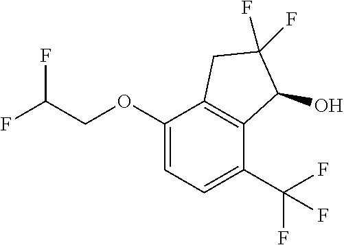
O(C1=CC=C(C(F)(F)F)C2=C1CC(F)(F)C2O)CC(F)F
